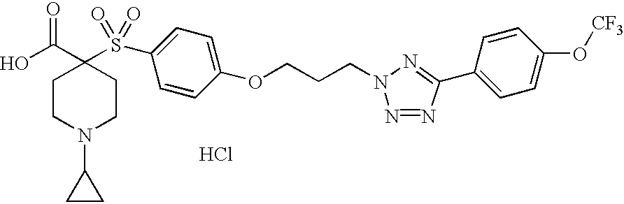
OC(C1(S(C2=CC=C(OCCCN3N=NC(C4=CC=C(O[CF3])C=C4)=N3)C=C2)(=O)=O)CCN(C2CC2)CC1)=O.Cl
